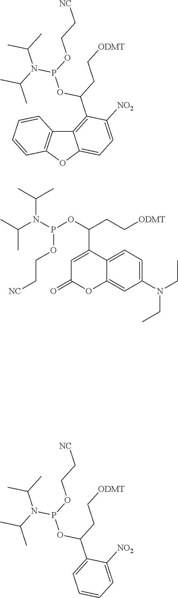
CC(C)N(P(OC(C1=C2C(=CC=C1[NO2])OC1=C2C=CC=C1)CC[ODMT])OCC[NC])C(C)C.N(CC)(C1=CC=C2C(=C1)OC(=O)C=C2C(OP(N(C(C)C)C(C)C)OCC[NC])CC[ODMT])CC.CC(C)N(P(OC(C1=CC=CC=C1[NO2])CC[ODMT])OCC[NC])C(C)C
